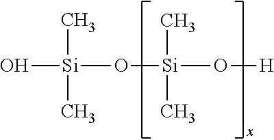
O[Si](C)(C)O[Si](O[H])(C)C
